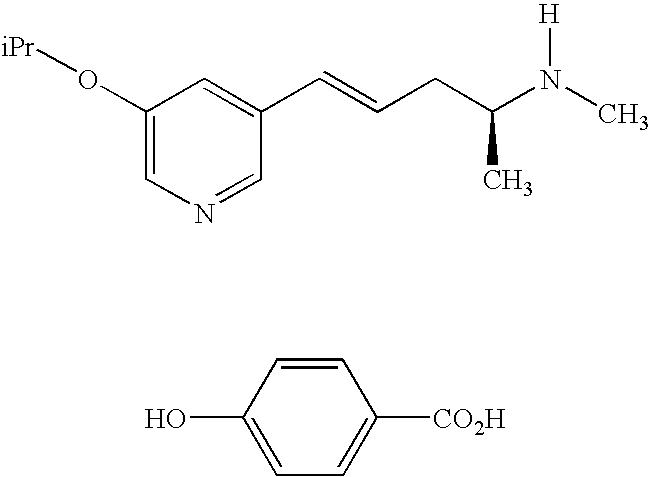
C1(O[iPr])=CN=CC(C=CCC(N(C)[H])C)=C1.OC1=CC=C([CO2H])C=C1
